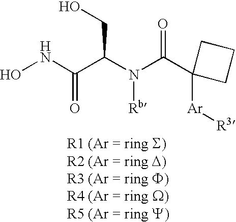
ONC(=O)C(CO)N([Rb])C(=O)C1([Ar][R3])CCC1
